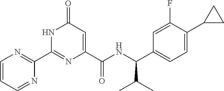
C1(C2=NC(C(NC(C3=CC=C(C4CC4)C(F)=C3)C(C)C)=O)=CC(=O)N2)=NC=CC=N1
